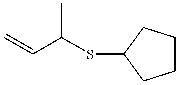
CC(C=C)SC1CCCC1
